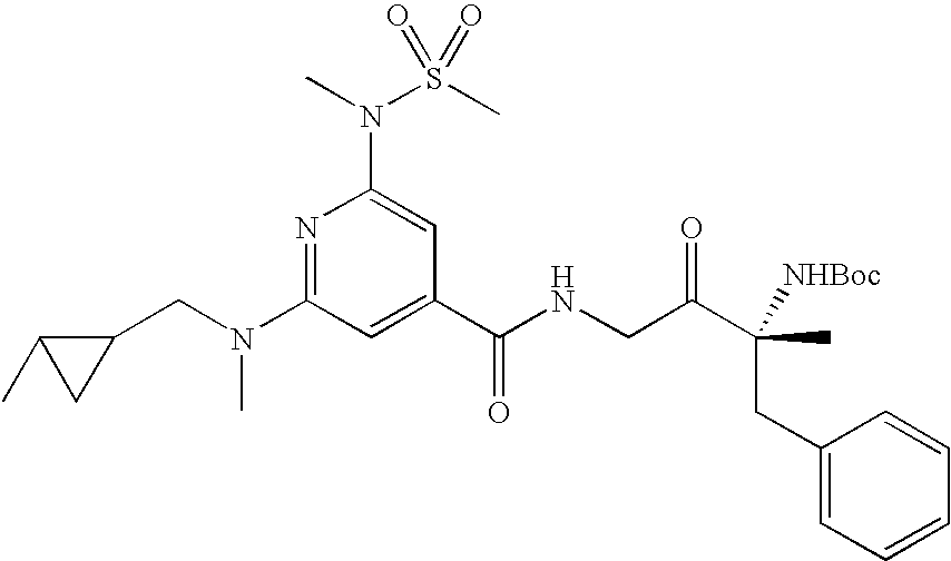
N1=C(N(CC2C(C)C2)C)C=C(C(NCC(C(CC2=CC=CC=C2)(C)[NHBoc])=O)=O)C=C1N(C)S(C)(=O)=O
